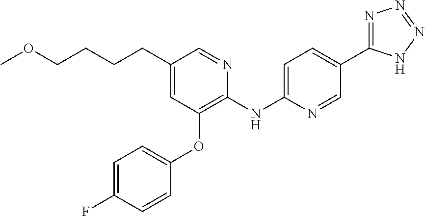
C1(CCCCOC)=CC(OC2=CC=C(F)C=C2)=C(NC2=CC=C(C3=NN=NN3)C=N2)N=C1
